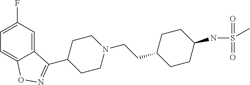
C1=C2C(=CC(F)=C1)C(C1CCN(CCC3CCC(NS(=O)(=O)C)CC3)CC1)=NO2
